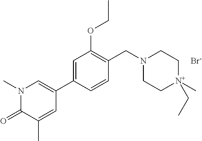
C1=C(C2=CN(C)C(=O)C(C)=C2)C=CC(CN2CC[N+](C)(CC)CC2)=C1OCC.[Br-]
